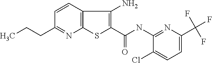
C12=C(C=CC(CCC)=N1)C(N)=C(C(NC1=NC(C(F)(F)F)=CC=C1Cl)=O)S2
